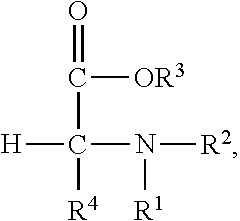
O=C(C([H])(N([R1])[R2])[R4])[OR3]
